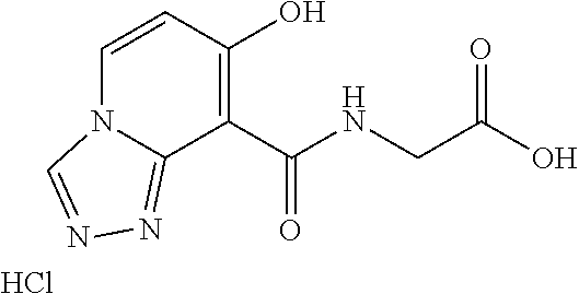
Cl.C1=CC(O)=C(C(NCC(O)=O)=O)C2=NN=CN12
